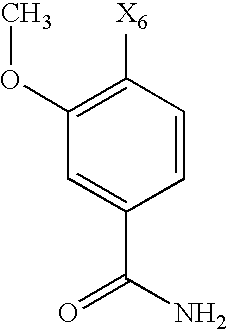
NC(C1=CC(OC)=C([X6])C=C1)=O
